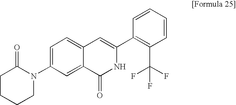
C1=C(N2C(=O)CCCC2)C=C2C(=C1)C=C(C1=C(C(F)(F)F)C=CC=C1)NC2=O
